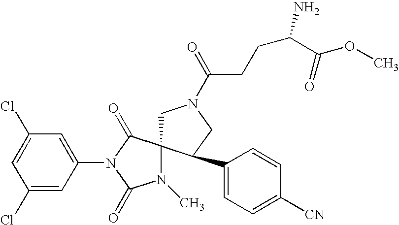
ClC1=CC(Cl)=CC(N2C(=O)C3(N(C)C2=O)CN(C(CCC(C(=O)OC)N)=O)CC3C2=CC=C([CN])C=C2)=C1
